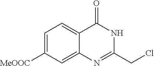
C1(CCl)=NC2=CC([MeOOC])=CC=C2C(=O)N1
